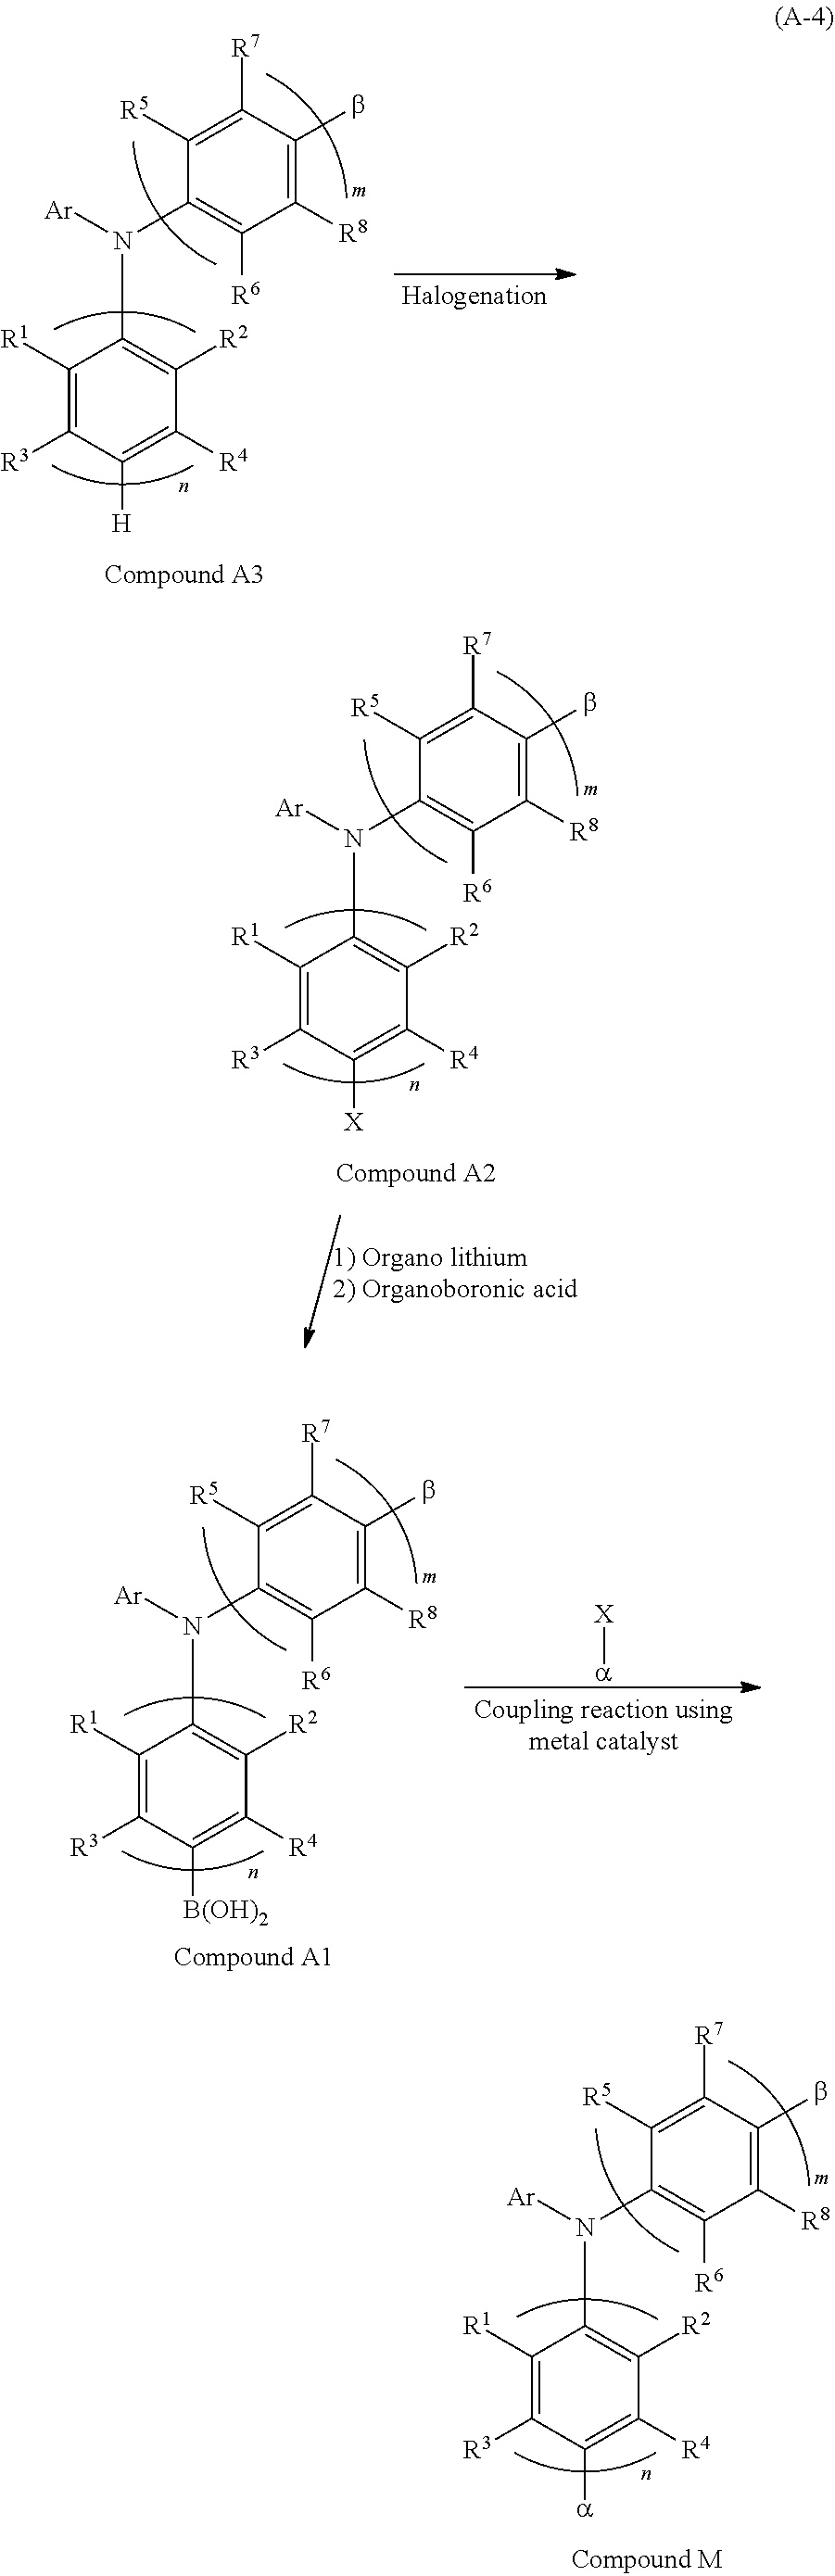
C1([R1])=C([R3])C([H])=C([R4])C([R2])=C1N(C1=C([R6])C([R8])=C(b)C([R7])=C1[R5])[Ar].C1([R1])=C([R3])C([X])=C([R4])C([R2])=C1N(C1=C([R6])C([R8])=C(b)C([R7])=C1[R5])[Ar].C1([R1])=C([R3])C([B(OH)2])=C([R4])C([R2])=C1N(C1=C([R6])C([R8])=C(b)C([R7])=C1[R5])[Ar].[X][a].C1([R1])=C([R3])C([a])=C([R4])C([R2])=C1N(C1=C([R6])C([R8])=C(b)C([R7])=C1[R5])[Ar]
